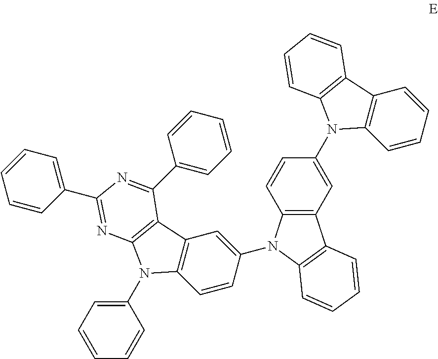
C1=CC2=C(C=C1N1C3=C(C=CC=C3)C3=C1C=CC=C3)C1=C(N2C2=CC3=C(C=C2)N(C2=CC=CC=C2)C2=C3C(C3=CC=CC=C3)=NC(C3=CC=CC=C3)=N2)C=CC=C1
